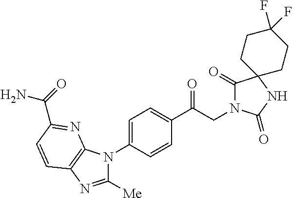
C1(C(CN2C(=O)C3(NC2=O)CCC(F)(F)CC3)=O)=CC=C(N2C([Me])=NC3=C2N=C(C(N)=O)C=C3)C=C1
